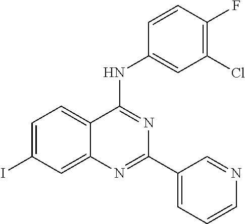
C1=C(I)C=C2C(=C1)C(NC1=CC(Cl)=C(F)C=C1)=NC(C1=CC=CN=C1)=N2
